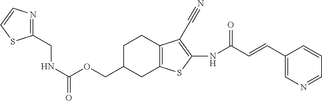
N(C(OCC1CC2=C(CC1)C(C#N)=C(NC(C=CC1=CN=CC=C1)=O)S2)=O)CC1=NC=CS1
